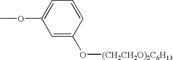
C1=C(O[(CH2CH2O)2C6H13])C=CC=C1OC
